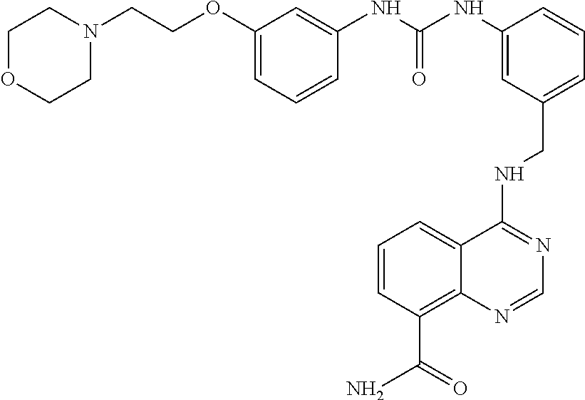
C1OCCN(CCOC2=CC=CC(NC(NC3=CC(CNC4=NC=NC5=C(C(=O)N)C=CC=C45)=CC=C3)=O)=C2)C1
